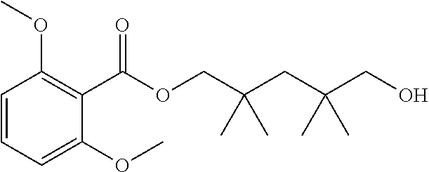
C1=CC=C(OC)C(C(OCC(CC(CO)(C)C)(C)C)=O)=C1OC
